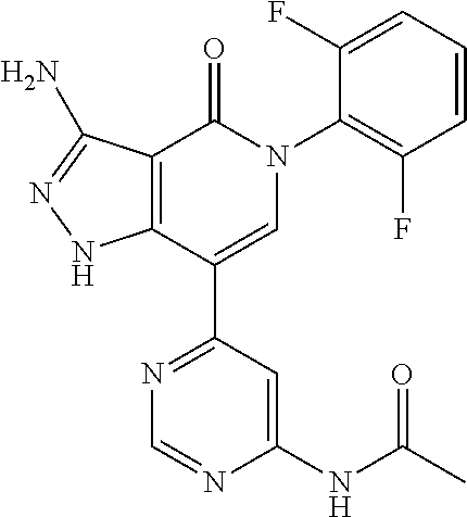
C12=C(C(C3=NC=NC(NC(C)=O)=C3)=CN(C3=C(F)C=CC=C3F)C1=O)NN=C2N
